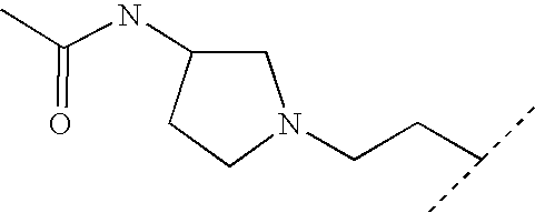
CC(NC1CN(CCC(C)C)CC1)=O
